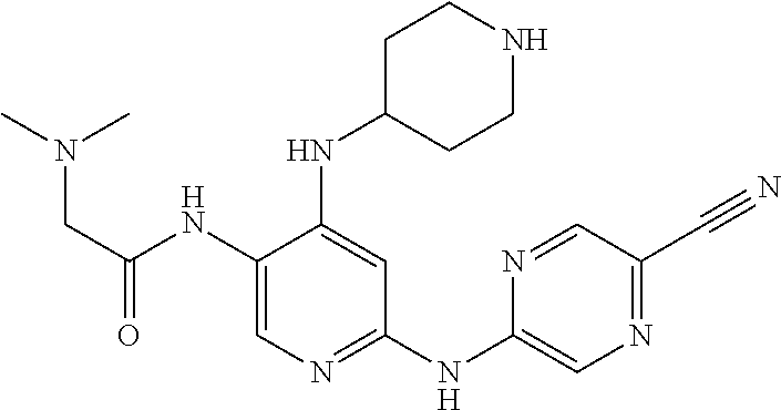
C1(NC(CN(C)C)=O)=CN=C(NC2=CN=C(C#N)C=N2)C=C1NC1CCNCC1
